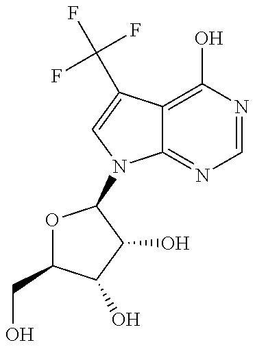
O1C(CO)C(O)C(O)C1N1C2=NC=NC(O)=C2C(C(F)(F)F)=C1
